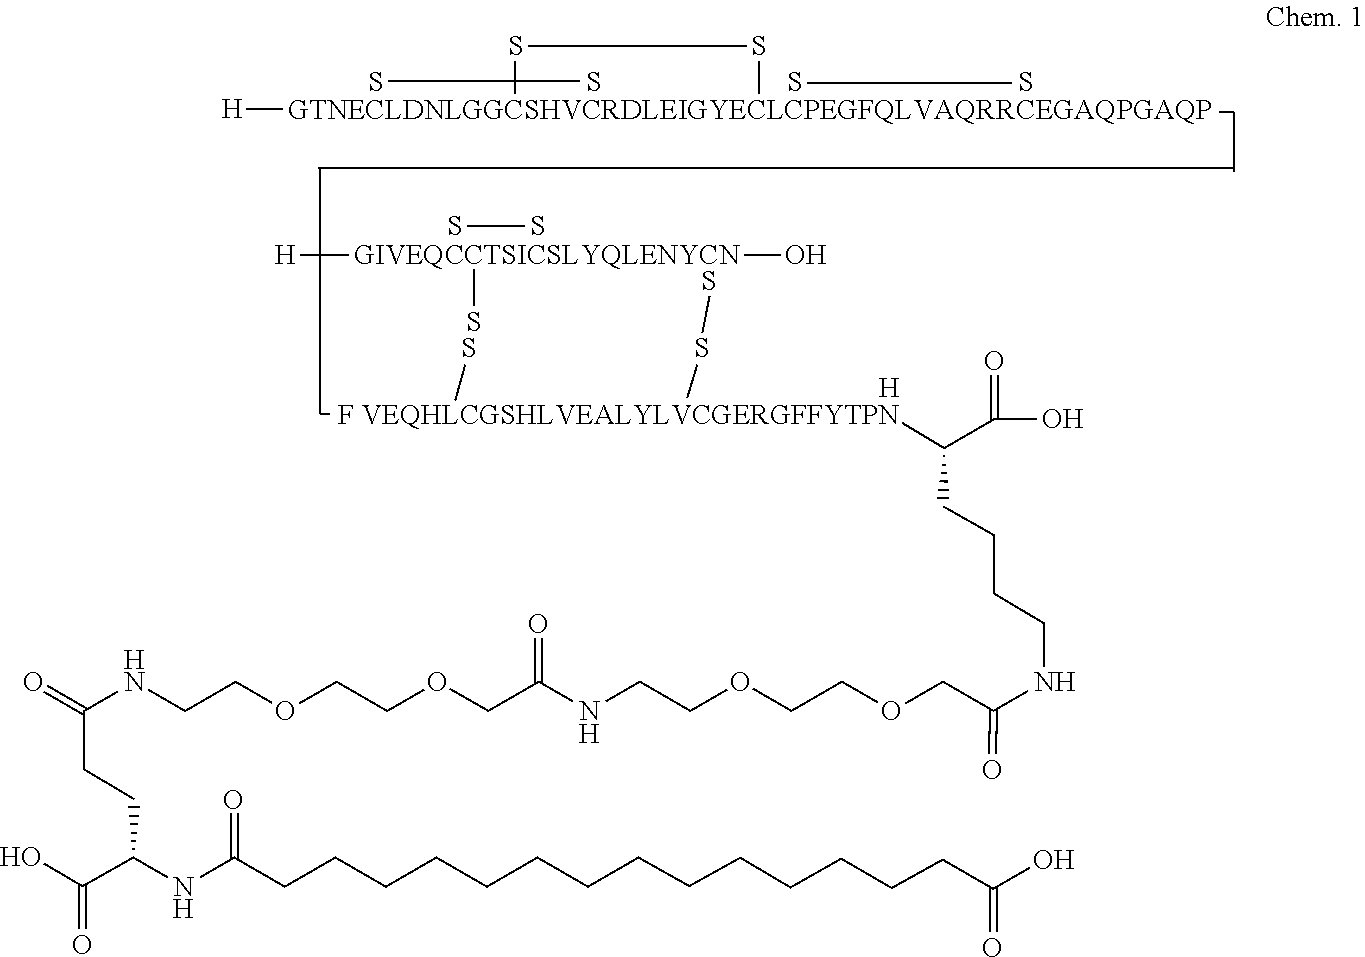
[H].[H][GIVEQCCTSICSLYQLENYCN](O)S.SS.[H][GTNECLDNLGGCSHVCRDLEIGYECLCPEGFQLVAQRRCEGAQPGAQP].S.S.S.S.S.S.[F VEQHLCGSHLVEALYLVCGERGFFYTPN](S)(SS)C(C(=O)O)CCCCNC(COCCOCCNC(COCCOCCNC(=O)CCC(NC(CCCCCCCCCCCCCCC(=O)O)=O)C(=O)O)=O)=O
